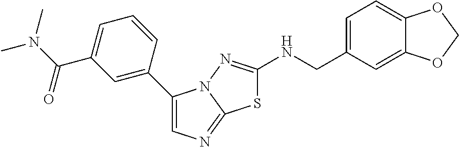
C1=C(C2=CN=C3N2N=C(NCC2=CC=C4C(=C2)OCO4)S3)C=CC=C1C(N(C)C)=O
